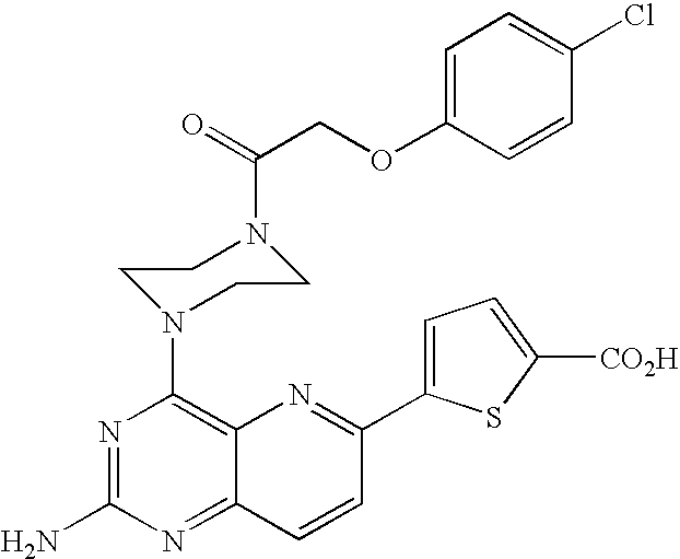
C1=C(OCC(=O)N2CCN(C3=C4C(=NC(N)=N3)C=CC(C3=CC=C([CO2H])S3)=N4)CC2)C=CC(Cl)=C1
